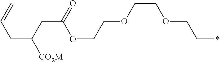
C(C([CO2M])CC=C)C(=O)OCCOCCOCC*
